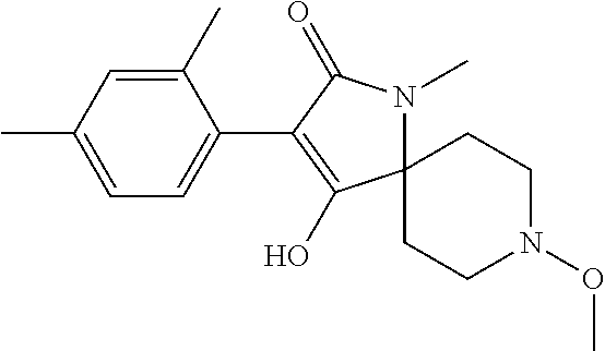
C12(N(C)C(=O)C(C3=CC=C(C)C=C3C)=C1O)CCN(OC)CC2
